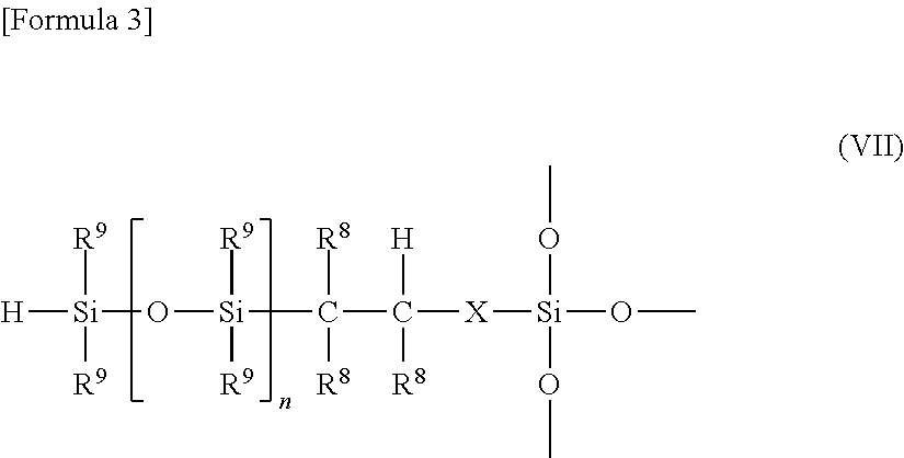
[R9][Si]([R9])(O[Si](C(C([X][Si](OC)(OC)OC)([H])[R8])([R8])[R8])([R9])[R9])[H]
